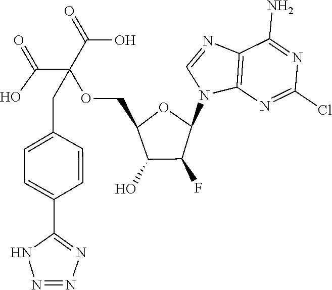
C12=C(N=C(Cl)N=C1N)N(C1OC(COC(C(=O)O)(C(=O)O)CC3=CC=C(C4=NN=NN4)C=C3)C(O)C1F)C=N2
